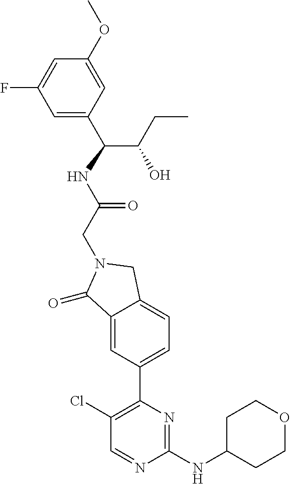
C1(=O)C2=CC(C3=C(Cl)C=NC(NC4CCOCC4)=N3)=CC=C2CN1CC(NC(C(CC)O)C1=CC(F)=CC(OC)=C1)=O
